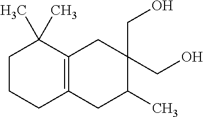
C1CCC2=C(C1(C)C)CC(CO)(CO)C(C)C2
